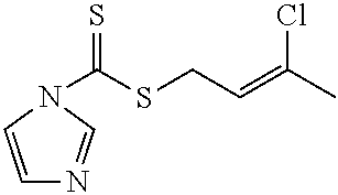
C1=CN(C(SCC=C(C)Cl)=S)C=N1
